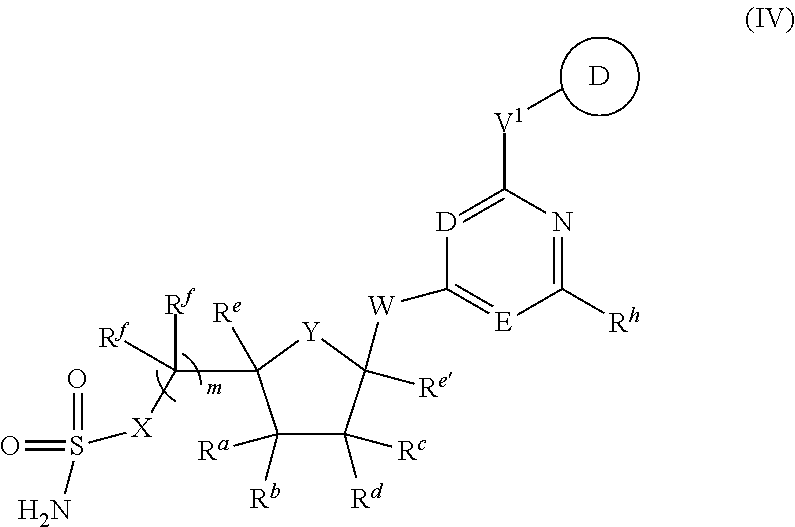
C1([Rb])([Ra])C([Rc])([Rd])C([W]C2=[E]C([Rh])=NC([V1]C)=[D]2)([Re])[Y]C1([Re])C([Rf])([Rf])[X]S(N)(=O)=O.[D]
